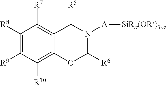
C1([R8])=C([R9])C([R10])=C2C(=C1[R7])C([R5])N([A][SiRa(OR)3-a])C([R6])O2
